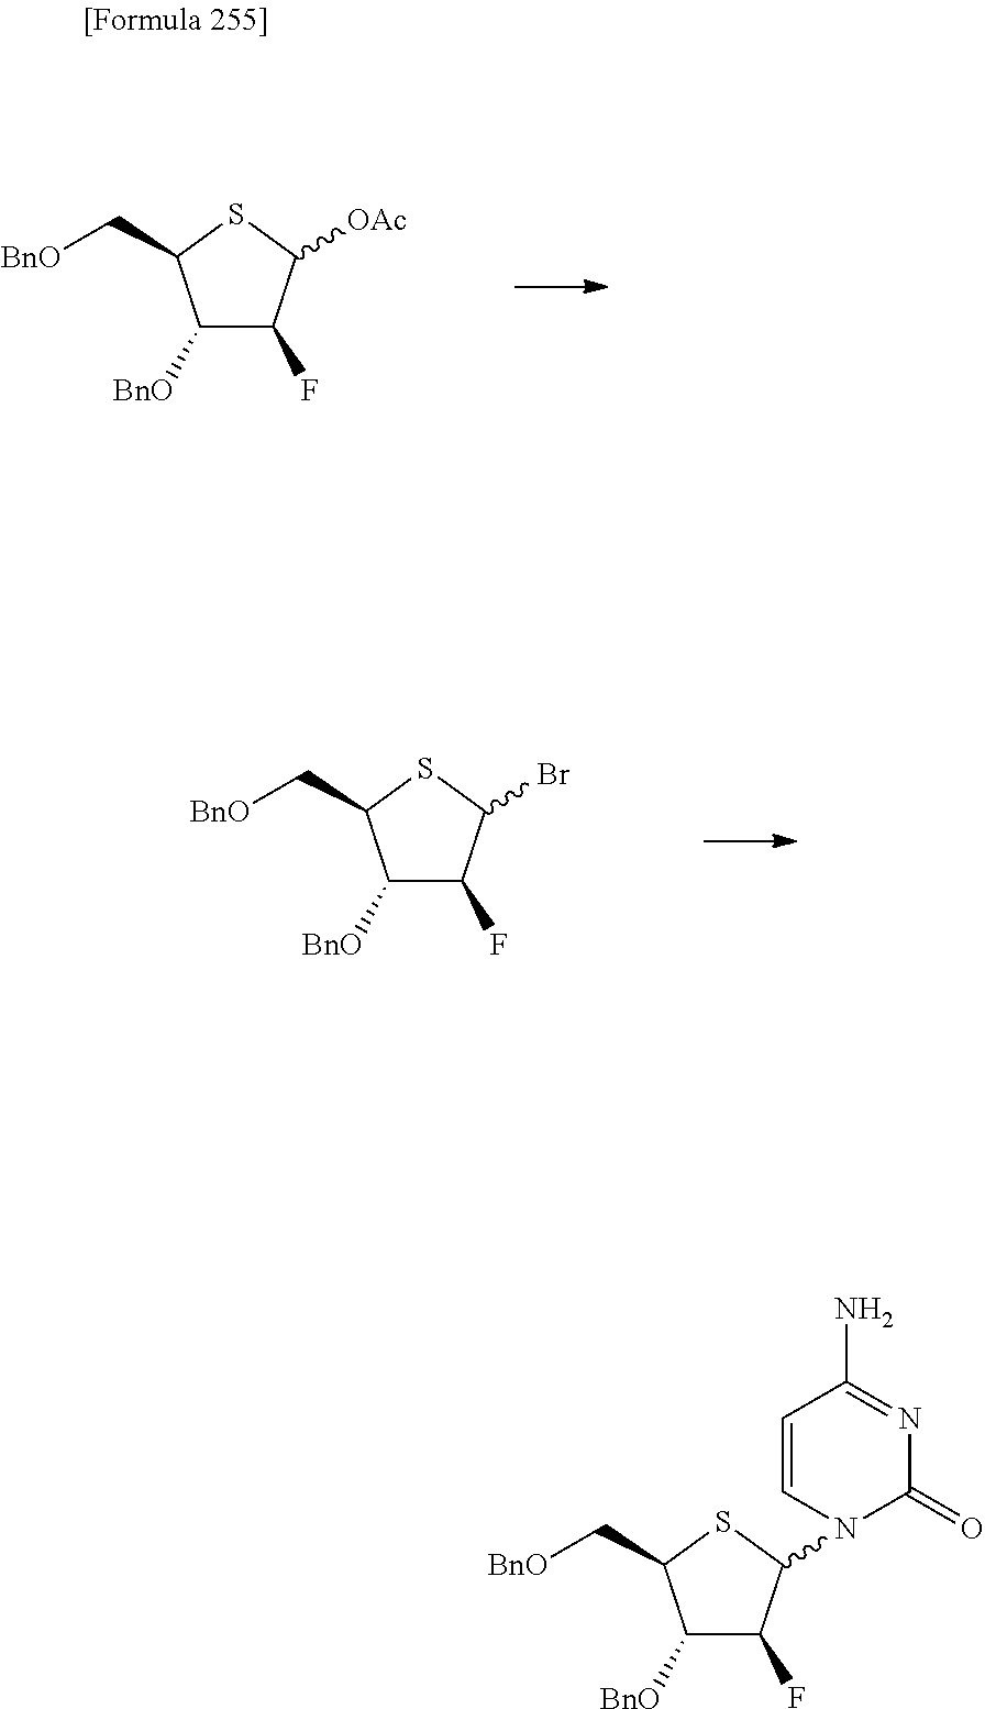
C1([BnO])C(F)C([OAc])SC1C[BnO].C1([BnO])C(F)C(Br)SC1C[BnO].C1([BnO])C(F)C(N2C=CC(N)=NC2=O)SC1C[BnO]
